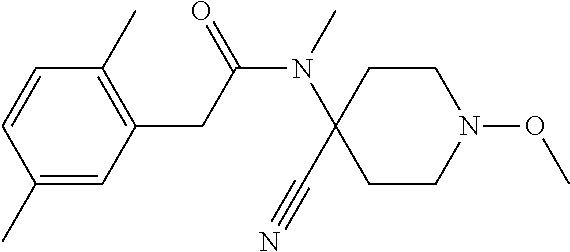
C1(C)=CC(CC(N(C)C2(C#N)CCN(OC)CC2)=O)=C(C)C=C1
